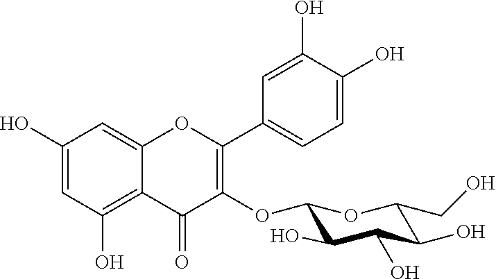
C1(O)=CC(O)=C2C(=C1)OC(C1=CC=C(O)C(O)=C1)=C(OC1C(O)C(O)C(O)C(CO)O1)C2=O
